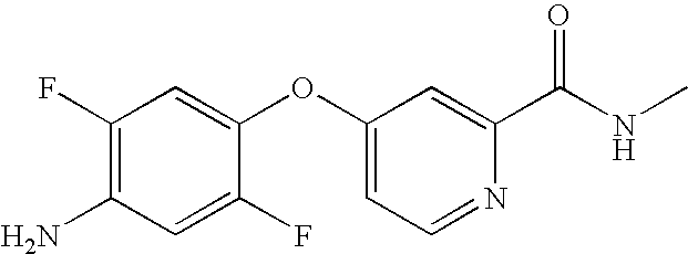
C1=C(F)C(OC2=CC=NC(C(NC)=O)=C2)=CC(F)=C1N
